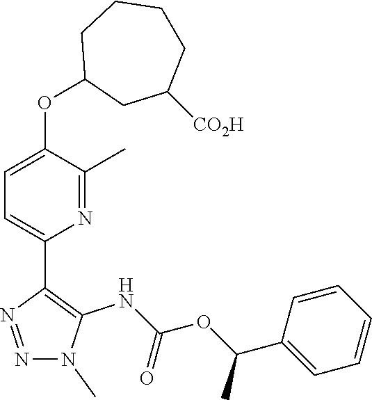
N1(C)N=NC(C2=CC=C(OC3CC([CO2H])CCCC3)C(C)=N2)=C1NC(OC(C1=CC=CC=C1)C)=O
